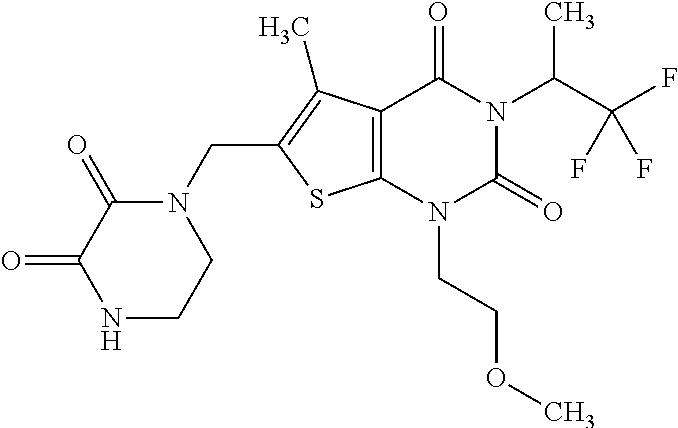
C12=C(N(CCOC)C(=O)N(C(C(F)(F)F)C)C1=O)SC(CN1C(=O)C(=O)NCC1)=C2C
